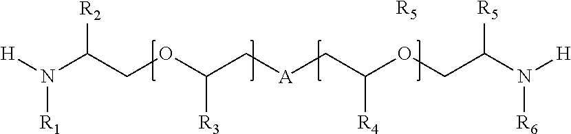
[H]N(C(COC(C[A]CC(OCC(N([H])[R6])[R5])[R4])[R3])[R2])[R1].[R5]
